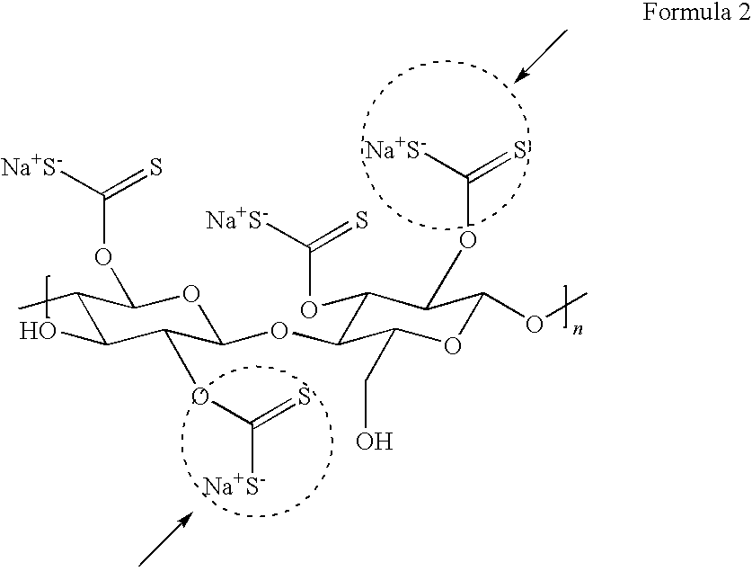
C1(C)C(O)C(OC(=S)[Na+S-])C(OC2c(OC([Na+S-])=S)c(OC([Na+S-])=S)C(OC)OC2CO)OC1OC([Na+S-])=S
